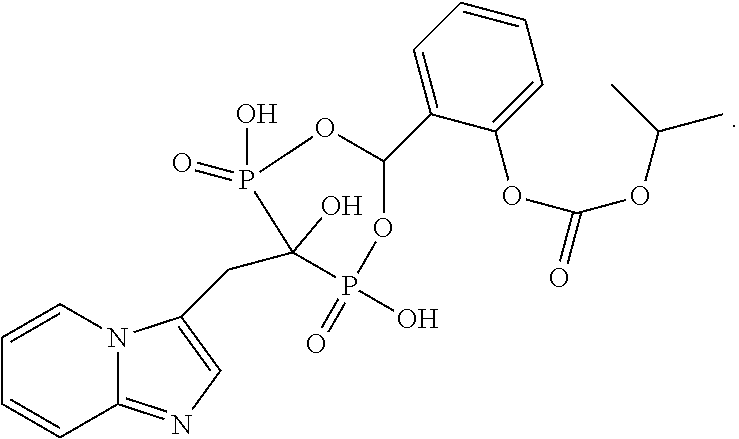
C1=CN2C(=NC=C2CC2(O)P(O)(=O)OC(C3=CC=CC=C3OC(=O)OC(C)C)OP2(O)=O)C=C1
